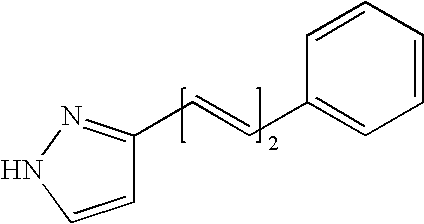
C1=CNN=C1C=CC1=CC=CC=C1
